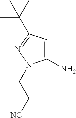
C1(N)=CC(C(C)(C)C)=NN1CC[NC]
